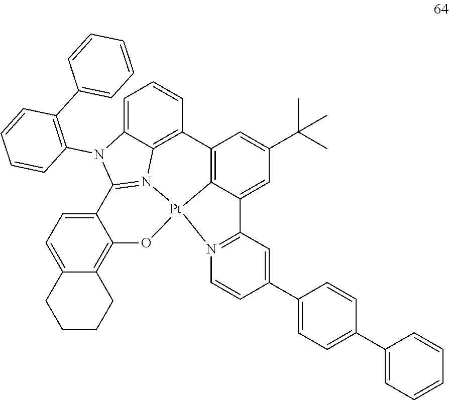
C12=C3C(=CC(C(C)(C)C)=C1)C1=N(C=CC(C4=CC=C(C5=CC=CC=C5)C=C4)=C1)[Pt]31N3=C(N(C4=C(C5=CC=CC=C5)C=CC=C4)C4=CC=CC2=C43)C2=CC=C3C(=C2O1)CCCC3
